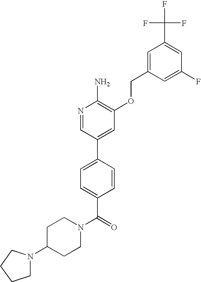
FC(C1=CC(F)=CC(COC2=C(N)N=CC(C3=CC=C(C(N4CCC(N5CCCC5)CC4)=O)C=C3)=C2)=C1)(F)F
